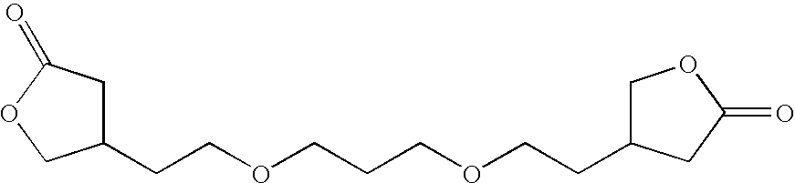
C(COCCCOCCC1COC(=O)C1)C1CC(=O)OC1
